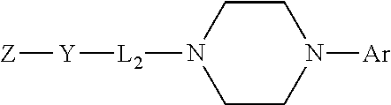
C1CN([Ar])CCN1[L2][Y][Z]
